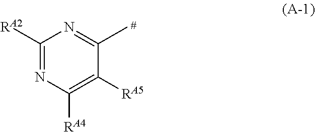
C1([RA2])=NC([RA4])=C([RA5])C(C)=N1
